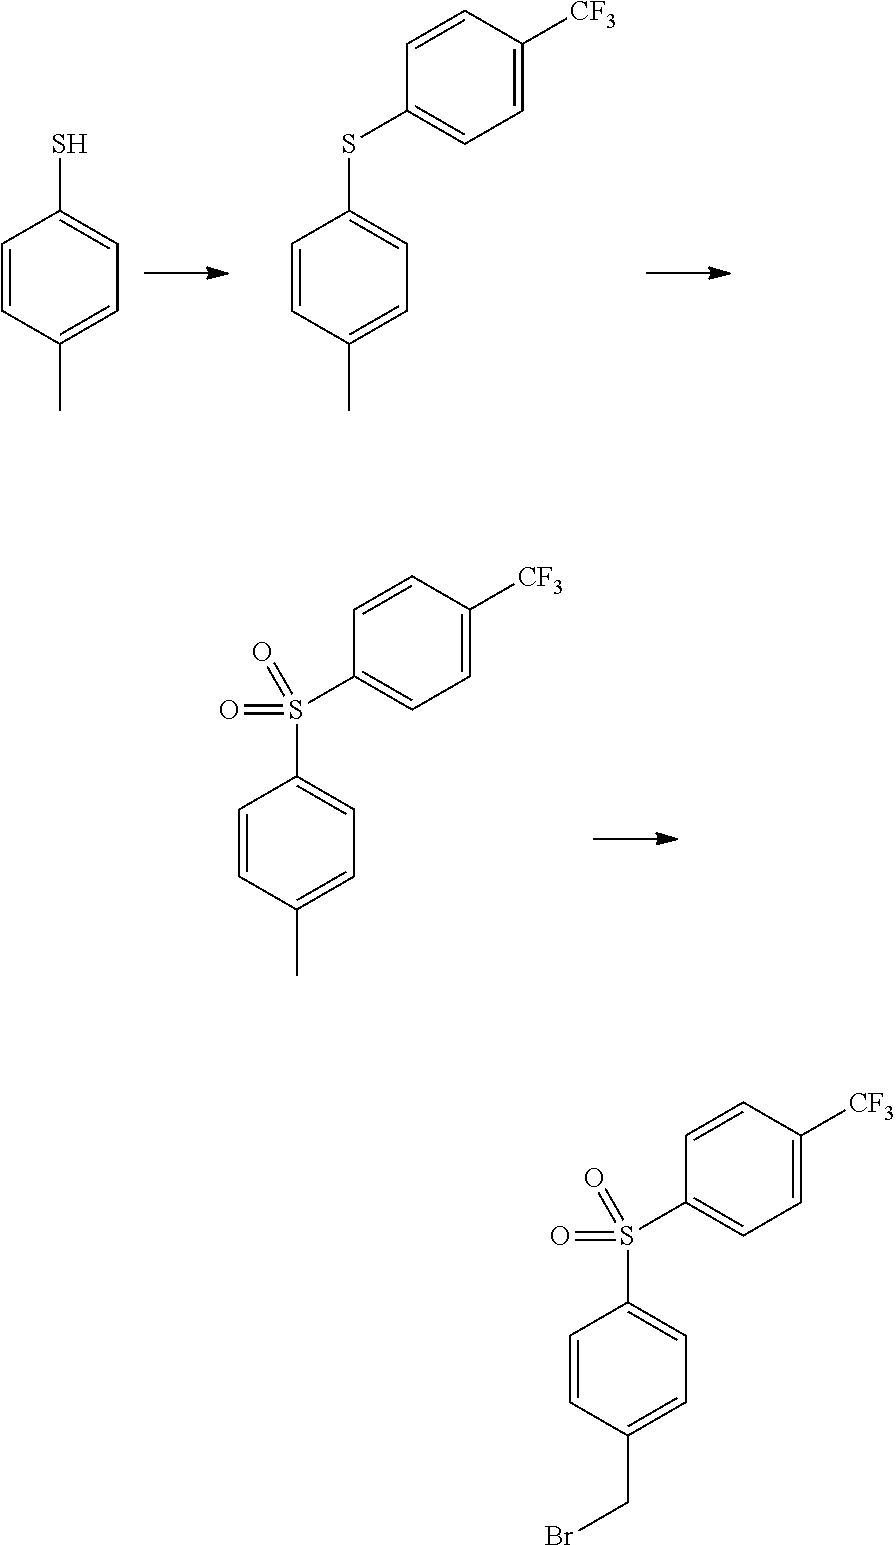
C1=CC(C)=CC=C1S.C1=CC(C)=CC=C1SC1=CC=C([CF3])C=C1.C1=CC(C)=CC=C1S(C1=CC=C([CF3])C=C1)(=O)=O.C1=CC(CBr)=CC=C1S(C1=CC=C([CF3])C=C1)(=O)=O
